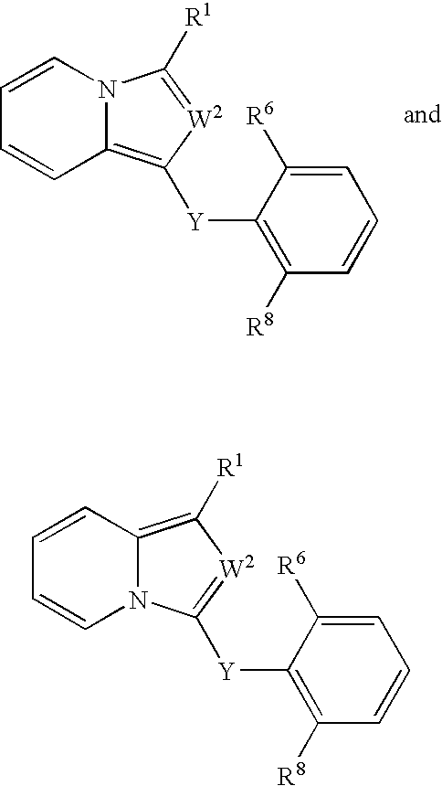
N12C(=C([Y]C3=C([R8])C=CC=C3[R6])[W2]=C1[R1])C=CC=C2.C12=C([R1])[W2]=C([Y]C3=C([R8])C=CC=C3[R6])N1C=CC=C2
